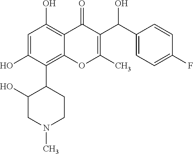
C1=C(O)C(C2C(O)CN(C)CC2)=C2C(=C1O)C(=O)C(C(C1=CC=C(F)C=C1)O)=C(C)O2
